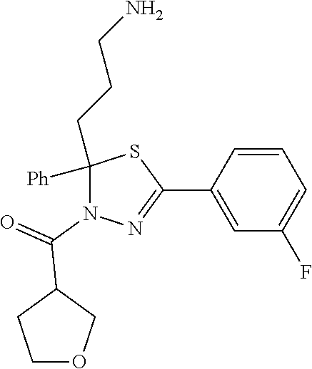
C1([Ph])(CCCN)N(C(=O)C2COCC2)N=C(C2=CC(F)=CC=C2)S1
